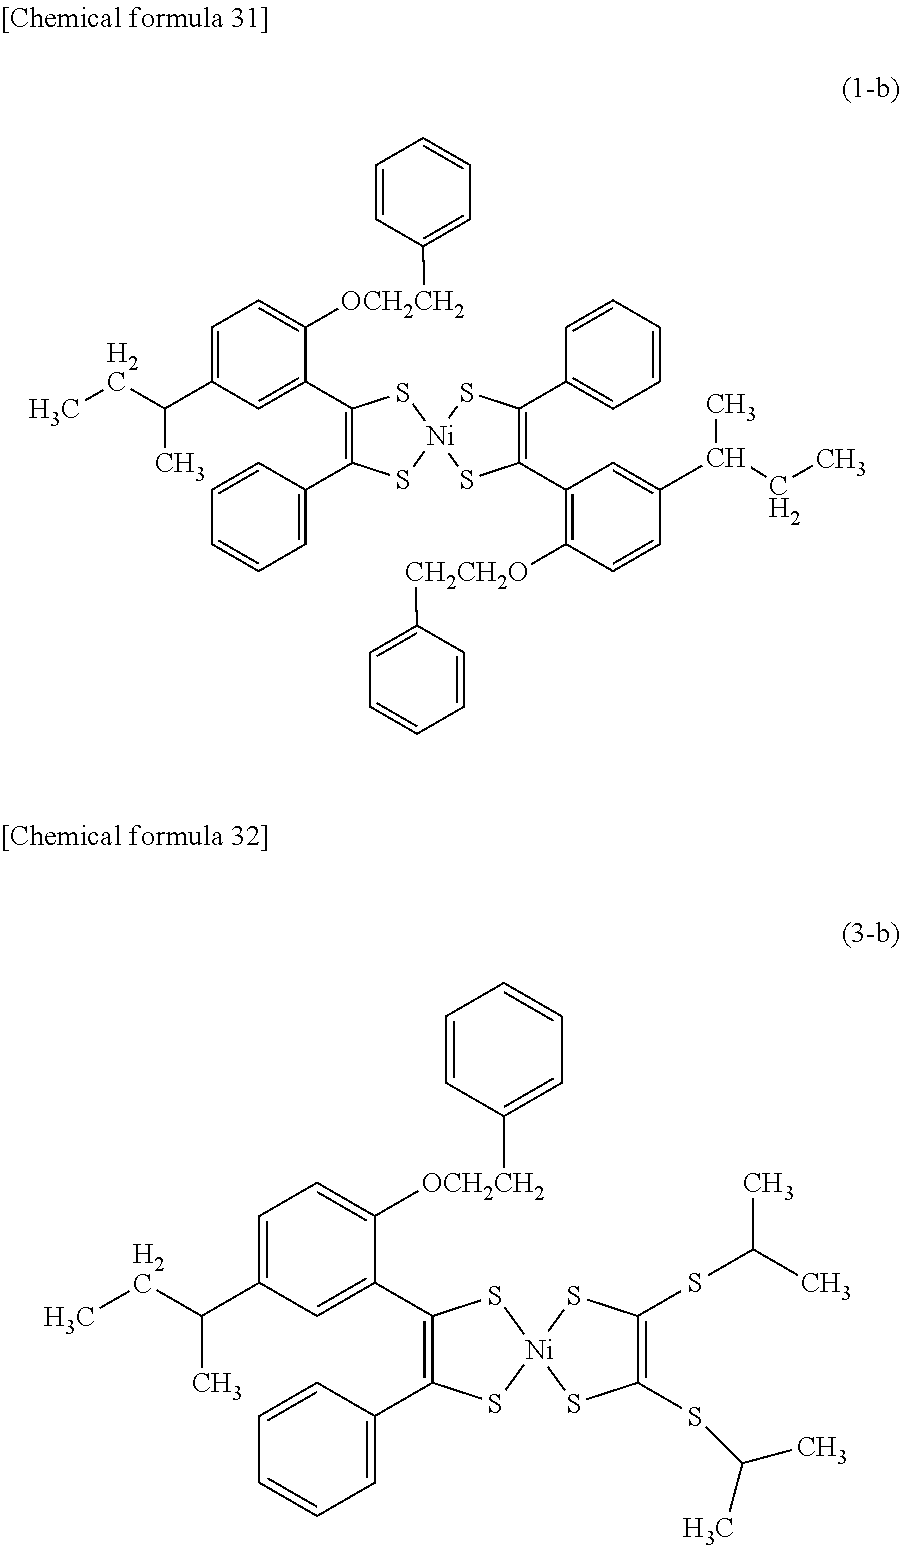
C1=C(C(CC)C)C=C(C2=C(C3=CC=CC=C3)S[Ni]3(S2)SC(C2=C([CH2CH2O]C4=CC=CC=C4)C=CC(C(CC)C)=C2)=C(C2=CC=CC=C2)S3)C([OCH2CH2]C2=CC=CC=C2)=C1.C1=C(C(CC)C)C=C(C2=C(C3=CC=CC=C3)S[Ni]3(S2)SC(SC(C)C)=C(SC(C)C)S3)C([OCH2CH2]C2=CC=CC=C2)=C1
